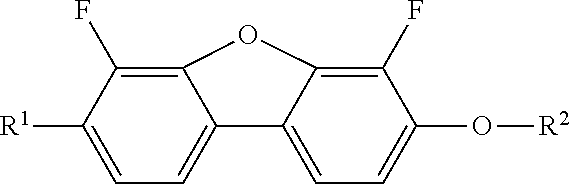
C12=C(F)C([R1])=CC=C1C1=CC=C(O[R2])C(F)=C1O2
